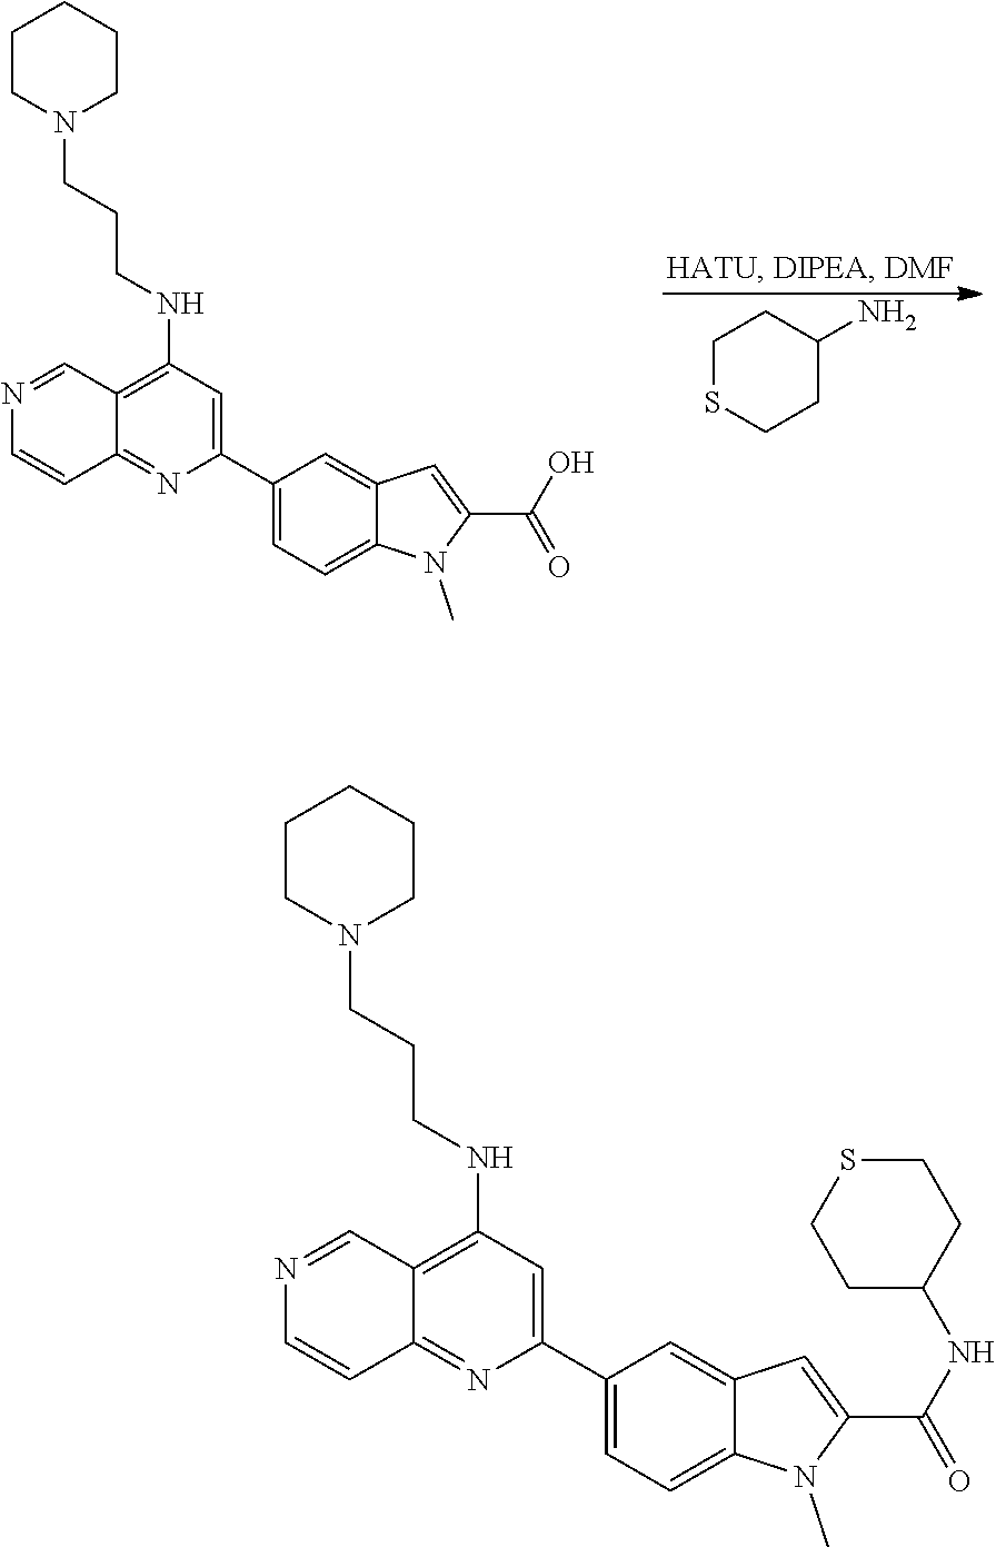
C1SCCC(N)C1.C1CN(CCCNC2=C3C(=NC(C4=CC=C5C(=C4)C=C(C(=O)O)N5C)=C2)C=CN=C3)CCC1.C1CN(CCCNC2=C3C(=NC(C4=CC=C5C(=C4)C=C(C(=O)NC4CCSCC4)N5C)=C2)C=CN=C3)CCC1
